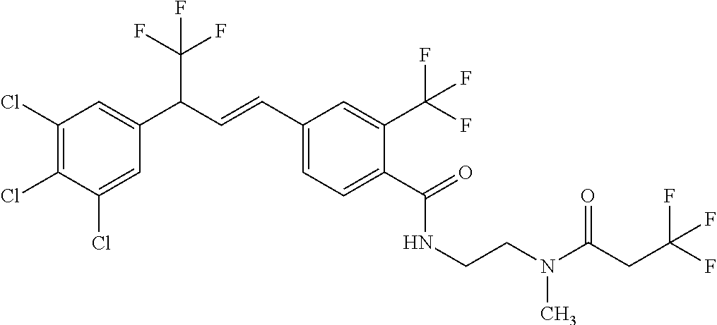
C1(Cl)=C(Cl)C(Cl)=CC(C(C=CC2=CC=C(C(=O)NCCN(C(=O)CC(F)(F)F)C)C(C(F)(F)F)=C2)C(F)(F)F)=C1
